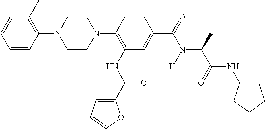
C1CN(C2=C(NC(C3=CC=CO3)=O)C=C(C(=O)N(C(C(NC3CCCC3)=O)C)[H])C=C2)CCN1C1=C(C)C=CC=C1
